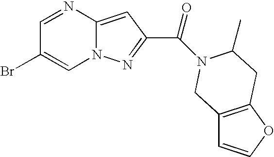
C1=NC2=CC(C(=O)N3C(C)CC4=C(C=CO4)C3)=NN2C=C1Br
